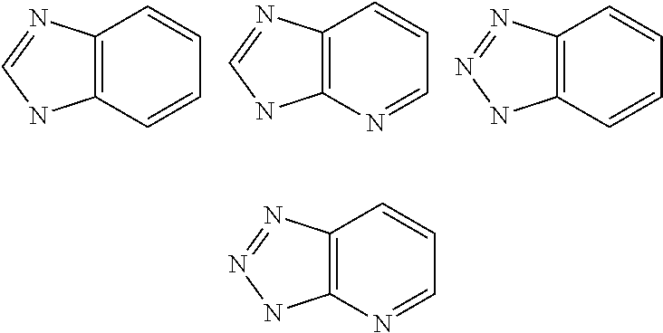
C12=C(C=CC=C1)NC=N2.C12=C(N=CC=C1)NC=N2.C12=C(C=CC=C1)NN=N2.C12=C(N=CC=C1)NN=N2
